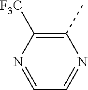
N1=CC=NC(C)=C1[F3C]
